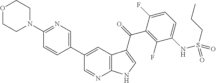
C12=C(C=C(C3=CN=C(N4CCOCC4)C=C3)C=N1)C(C(=O)C1=C(F)C(NS(CCC)(=O)=O)=CC=C1F)=CN2
